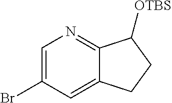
C12=CC(Br)=CN=C1C([OTBS])CC2
